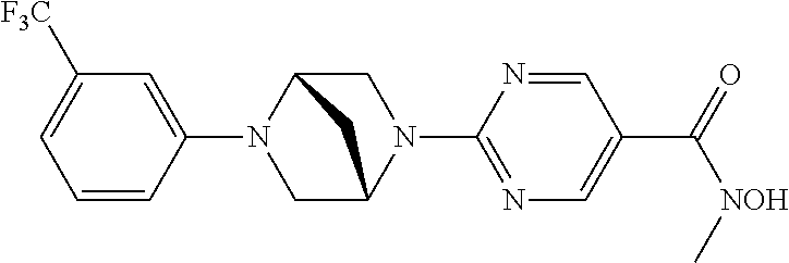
C1=CC(N2CC3N(C4=NC=C(C(=O)[NOH]C)C=N4)CC2C3)=CC([F3C])=C1
